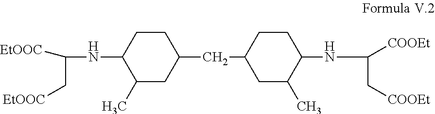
C(NC1CCC(CC2CCC(NC(C[COOEt])[COOEt])C(C)C2)CC1C)(C[EtOOC])[EtOOC]
